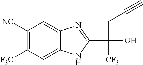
C1([NC])=C([F3C])C=C2C(=C1)N=C(C(CC#C)([CF3])O)N2
